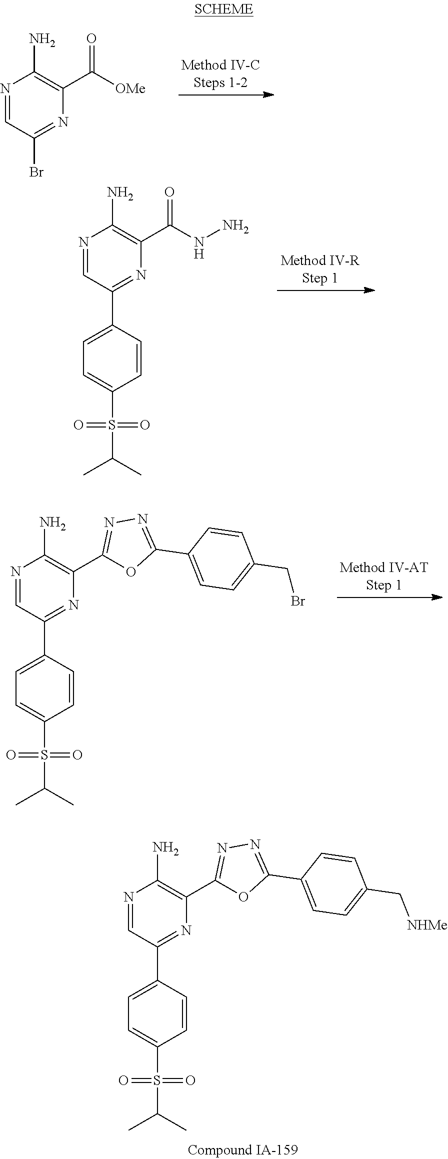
N1=CC(Br)=NC(C([OMe])=O)=C1N.N1=CC(C2=CC=C(S(=O)(=O)C(C)C)C=C2)=NC(C(NN)=O)=C1N.N1=CC(C2=CC=C(S(=O)(=O)C(C)C)C=C2)=NC(C2=NN=C(C3=CC=C(C[NHMe])C=C3)O2)=C1N.N1=CC(C2=CC=C(S(=O)(=O)C(C)C)C=C2)=NC(C2=NN=C(C3=CC=C(CBr)C=C3)O2)=C1N
